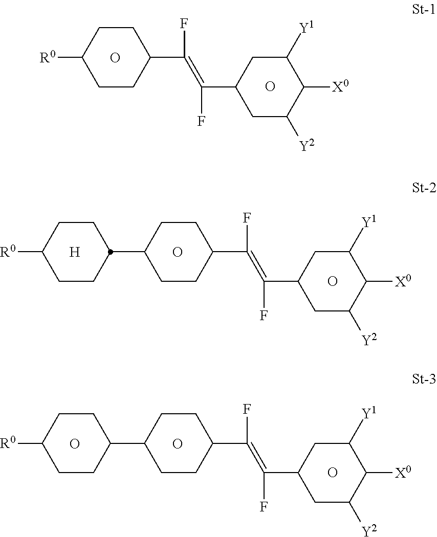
C1CC(C(=C(C2CC([Y2])C([X0])C([Y1])C2)F)F)CCC1[R0].O.O.C1CC(C(=C(C2CC([Y2])C([X0])C([Y1])C2)F)F)CCC1C1CCC([R0])CC1.O.O.[H].C1CC(C(=C(C2CC([Y2])C([X0])C([Y1])C2)F)F)CCC1C1CCC([R0])CC1.O.O.O
